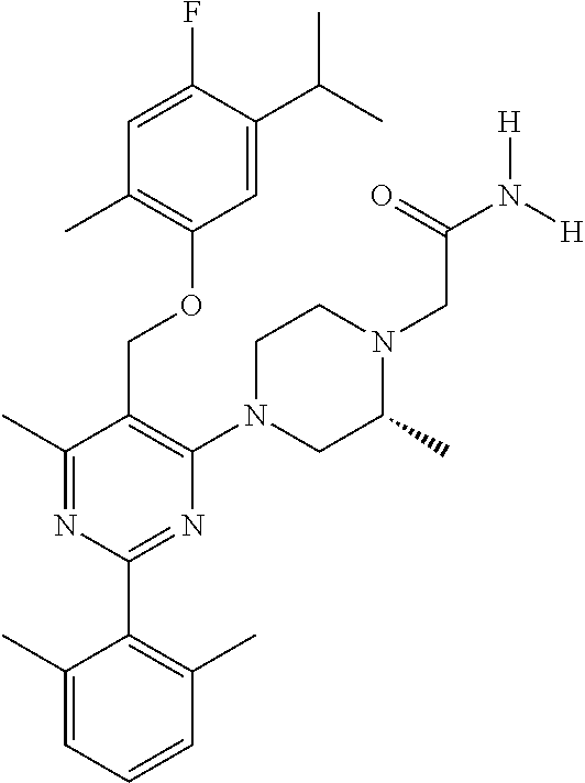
C1=C(C(C)C)C(F)=CC(C)=C1OCC1=C(N2CC(C)N(CC(N([H])[H])=O)CC2)N=C(C2=C(C)C=CC=C2C)N=C1C
